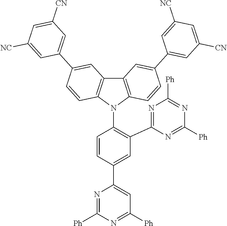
C1=C(C2=CC([Ph])=NC([Ph])=N2)C=CC(N2C3=C(C4=C2C=CC(C2=CC([CN])=CC([NC])=C2)=C4)C=C(C2=CC([CN])=CC([NC])=C2)C=C3)=C1C1=NC([Ph])=NC([Ph])=N1
